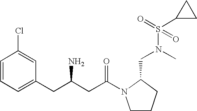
C1=CC=C(CC(CC(=O)N2CCCC2CN(S(C2CC2)(=O)=O)C)N)C=C1Cl
